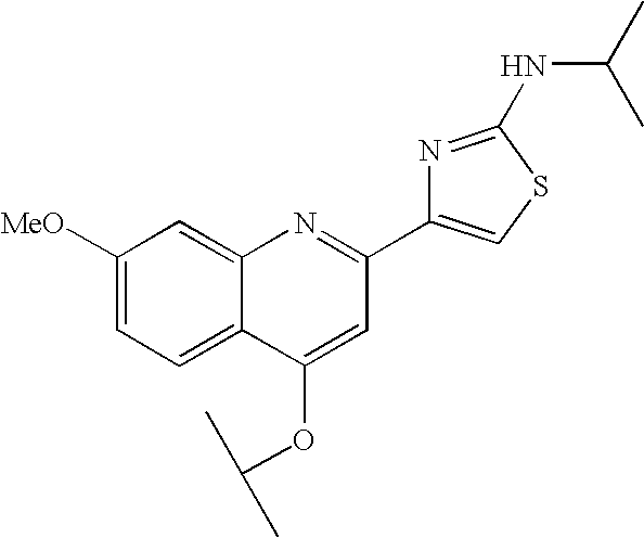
N1=C(NC(C)C)SC=C1C1=NC2=CC([MeO])=CC=C2C(OC(C)C)=C1
